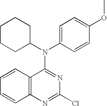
C1=CC2=C(C=C1)N=C(Cl)N=C2N(C1=CC=C(OC)C=C1)C1CCCCC1
